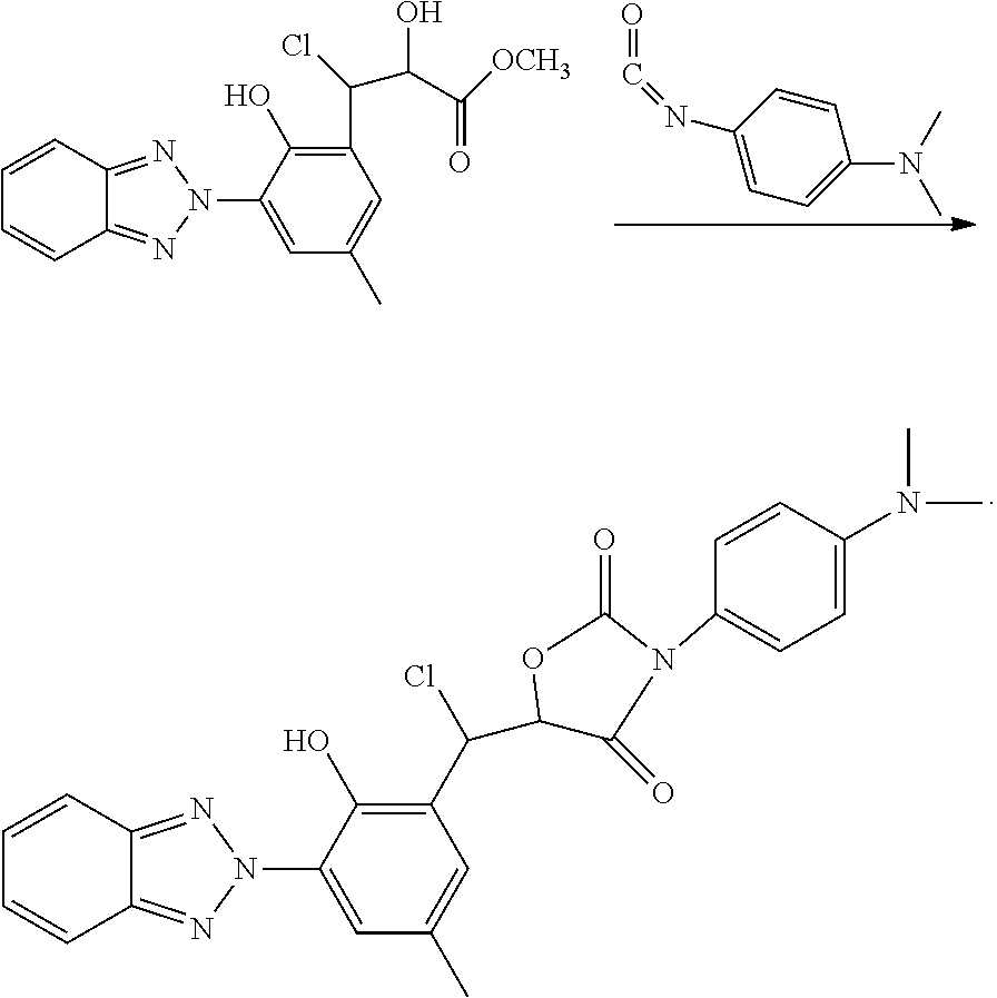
C1=CC2=NN(C3=CC(C)=CC(C(C4C(=O)N(C5=CC=C(N(C)C)C=C5)C(=O)O4)Cl)=C3O)N=C2C=C1.C1=CC2=NN(C3=CC(C)=CC(C(C(C([OCH3])=O)O)Cl)=C3O)N=C2C=C1.C1(N=C=O)=CC=C(N(C)C)C=C1
